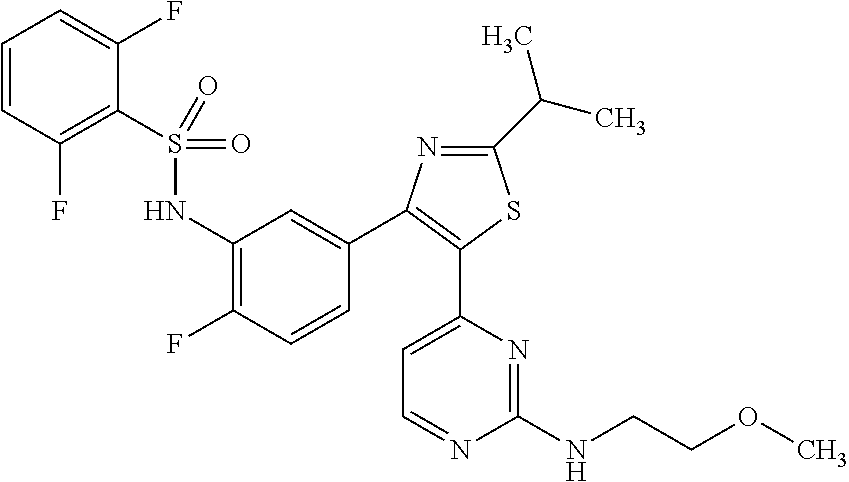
S(NC1=C(F)C=CC(C2=C(C3=CC=NC(NCCOC)=N3)SC(C(C)C)=N2)=C1)(=O)(=O)C1=C(F)C=CC=C1F
